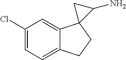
C1(Cl)=CC=C2C(=C1)C1(CC2)C(N)C1
